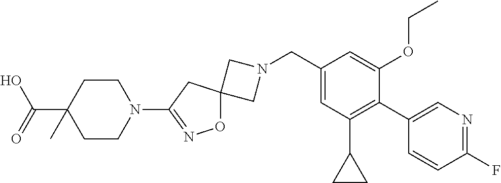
C1N(CC2=CC(C3CC3)=C(C3=CN=C(F)C=C3)C(OCC)=C2)CC12ON=C(N1CCC(C(O)=O)(C)CC1)C2
